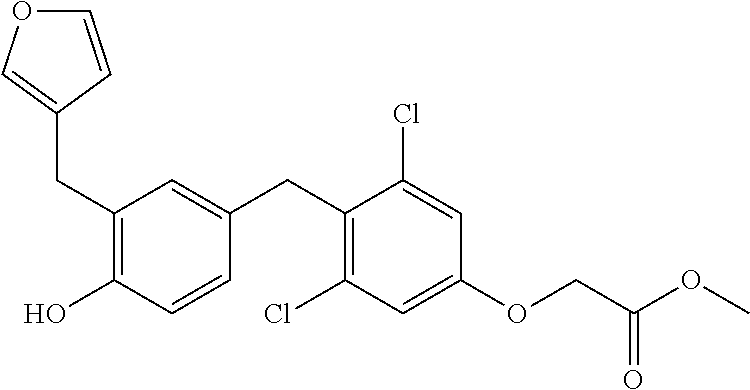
C(C1=C(O)C=CC(CC2=C(Cl)C=C(OCC(OC)=O)C=C2Cl)=C1)C1=COC=C1
